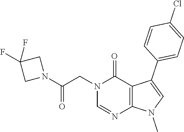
N1(CC(N2CC(F)(F)C2)=O)C=NC2=C(C(C3=CC=C(Cl)C=C3)=CN2C)C1=O
